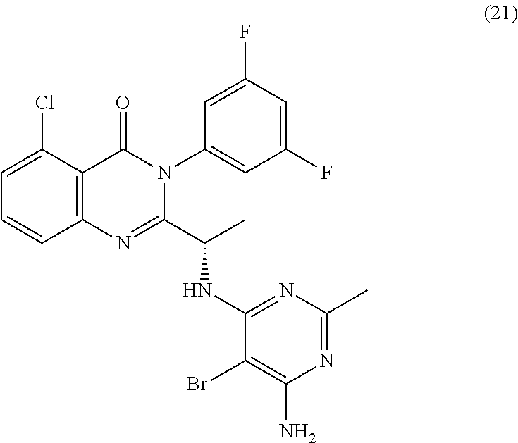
C1=CC2=C(C(=O)N(C3=CC(F)=CC(F)=C3)C(C(C)NC3=NC(C)=NC(N)=C3Br)=N2)C(Cl)=C1
